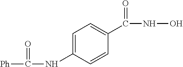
[Ph]C(NC1=CC=C(C(NO)=O)C=C1)=O
